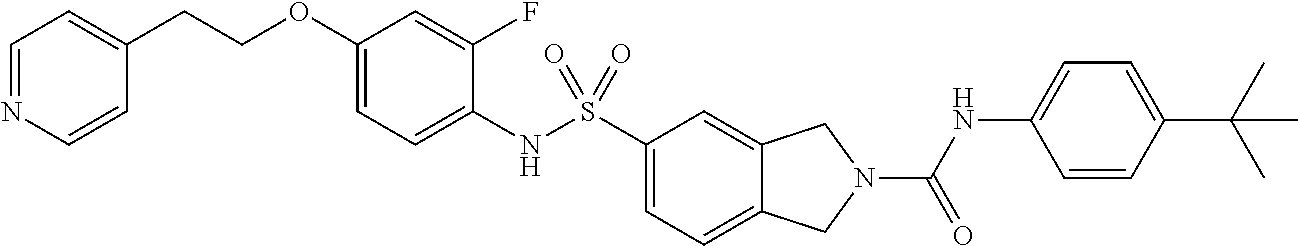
C1(OCCC2=CC=NC=C2)=CC=C(NS(C2=CC=C3C(=C2)CN(C(NC2=CC=C(C(C)(C)C)C=C2)=O)C3)(=O)=O)C(F)=C1
